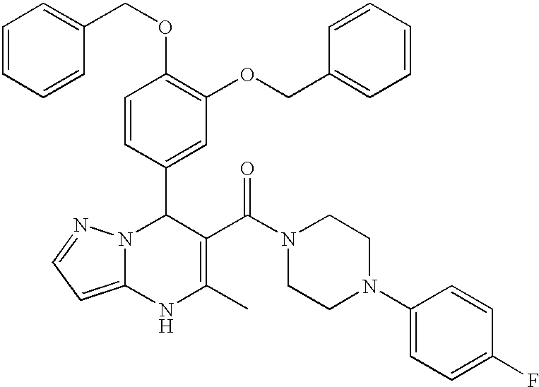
C1=CC(C2N3C(=CC=N3)NC(C)=C2C(N2CCN(C3=CC=C(F)C=C3)CC2)=O)=CC(OCC2=CC=CC=C2)=C1OCC1=CC=CC=C1
